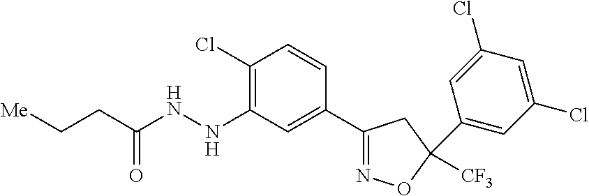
C(CC(NNC1=C(Cl)C=CC(C2=NOC([CF3])(C3=CC(Cl)=CC(Cl)=C3)C2)=C1)=O)[Me]
